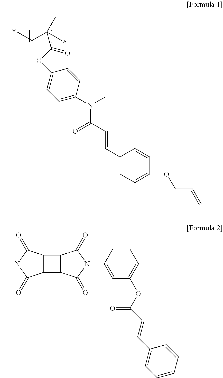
CCC(C)(C)C(OC1=CC=C(N(C)C(C=CC2=CC=C(OCC=C)C=C2)=O)C=C1)=O.C12C(C3C1C(=O)N(C1=CC(OC(=O)C=CC4=CC=CC=C4)=CC=C1)C3=O)C(=O)N(C)C2=O
